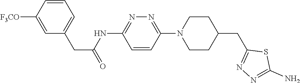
C1=CC(N2CCC(CC3=NN=C(N)S3)CC2)=NN=C1NC(CC1=CC=CC([F3CO])=C1)=O
